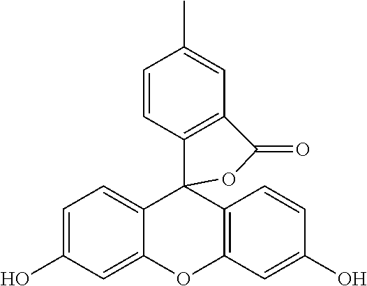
C1(O)=CC=C2C(=C1)OC1=C(C23C2=C(C(=O)O3)C=C(C)C=C2)C=CC(O)=C1
